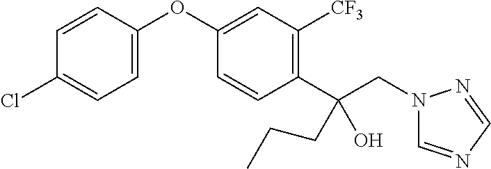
C1=CC(OC2=CC([CF3])=C(C(CN3C=NC=N3)(CCC)O)C=C2)=CC=C1Cl
